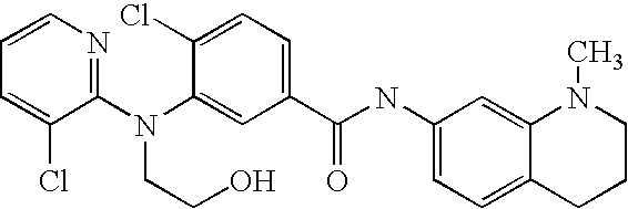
C1=CN=C(N(C2=CC(C(NC3=CC=C4C(=C3)N(C)CCC4)=O)=CC=C2Cl)CCO)C(Cl)=C1
